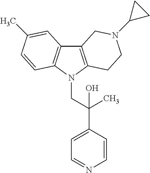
C12=C(N(CC(C3=CC=NC=C3)(C)O)C3=C1C=C(C)C=C3)CCN(C1CC1)C2
